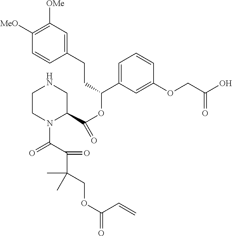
C1([MeO])=C([OMe])C=C(CCC(OC(=O)C2CNCCN2C(=O)C(C(COC(=O)C=C)(C)C)=O)C2=CC=CC(OCC(O)=O)=C2)C=C1
